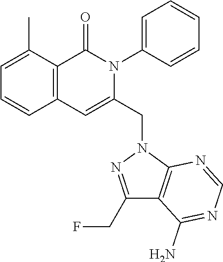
C1=C(C)C2=C(C=C1)C=C(CN1N=C(CF)C3=C1N=CN=C3N)N(C1=CC=CC=C1)C2=O
